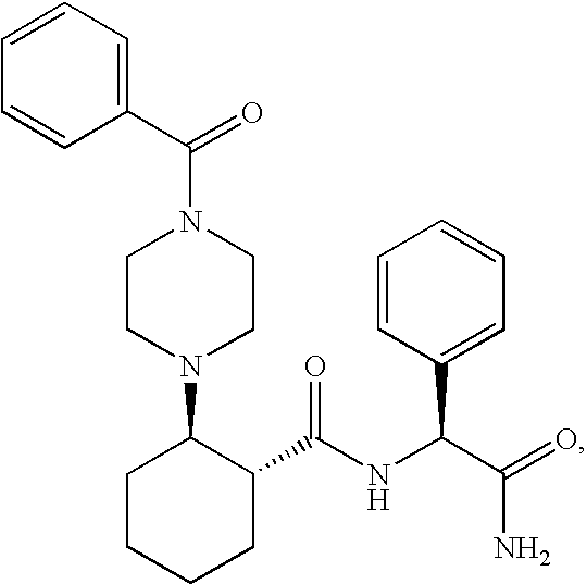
C1(C(N2CCN(C3CCCCC3C(NC(C(=O)N)C3=CC=CC=C3)=O)CC2)=O)=CC=CC=C1
